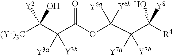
[(Y1)3C]C(C(C(=O)OC([Y6a])([Y6b])C(C([R4])(O)[Y8])([Y7a])[Y7b])([Y3a])[Y3b])([Y2])O
